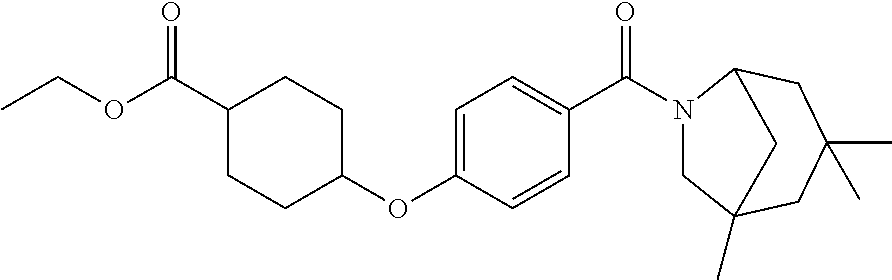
CCOC(C1CCC(OC2=CC=C(C(N3CC4(C)CC(C)(C)CC3C4)=O)C=C2)CC1)=O
